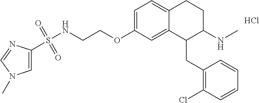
C1=C(OCCNS(=O)(=O)C2=CN(C)C=N2)C=C2C(=C1)CCC(NC)C2CC1=C(Cl)C=CC=C1.Cl
